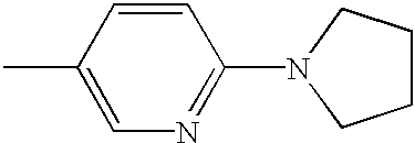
C1=C(C)C=CC(N2CCCC2)=N1
